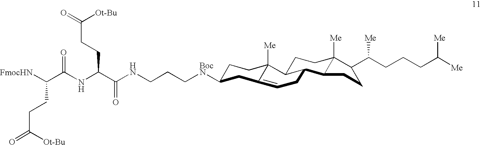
N(CCC[BocN]C1CCC2([Me])C(=CCC3C2CCC2([Me])C3CCC2C(CCCC([Me])[Me])[Me])C1)C(C(NC(C([FmocHN])CCC(=O)[Ot-Bu])=O)CCC(=O)[Ot-Bu])=O
